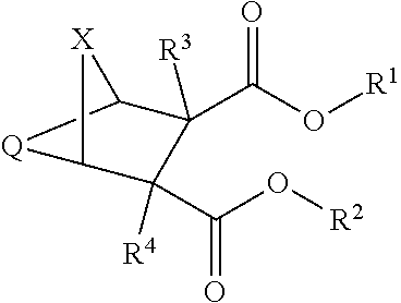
[Q]1C2C(C(O[R1])=O)([R3])C(C(=O)O[R2])([R4])C1[X]2
